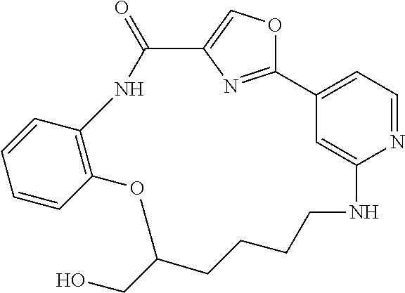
C1=CC=CC2=C1NC(=O)C1=COC(=N1)C1=CC=NC(=C1)NCCCCC(CO)O2
